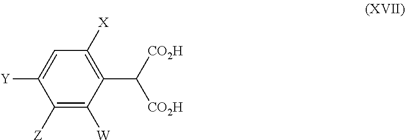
C1([Z])=C([W])C(C([CO2H])[CO2H])=C([X])C=C1[Y]
